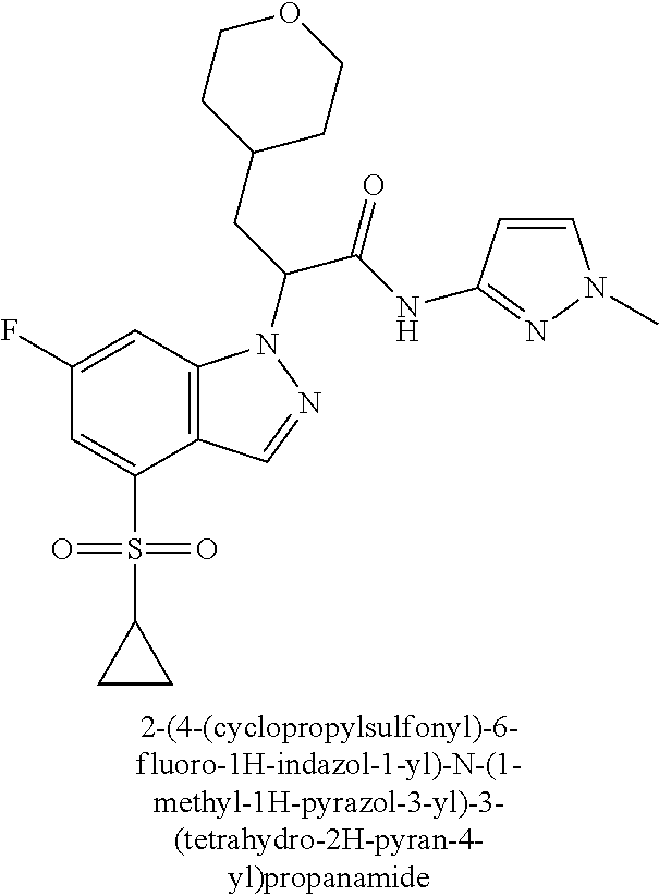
C12=C(C=C(F)C=C1S(=O)(=O)C1CC1)N(C(CC1CCOCC1)C(NC1=NN(C)C=C1)=O)N=C2
